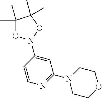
C1(N2OC(C)(C)C(C)(C)O2)=CC(N2CCOCC2)=NC=C1
